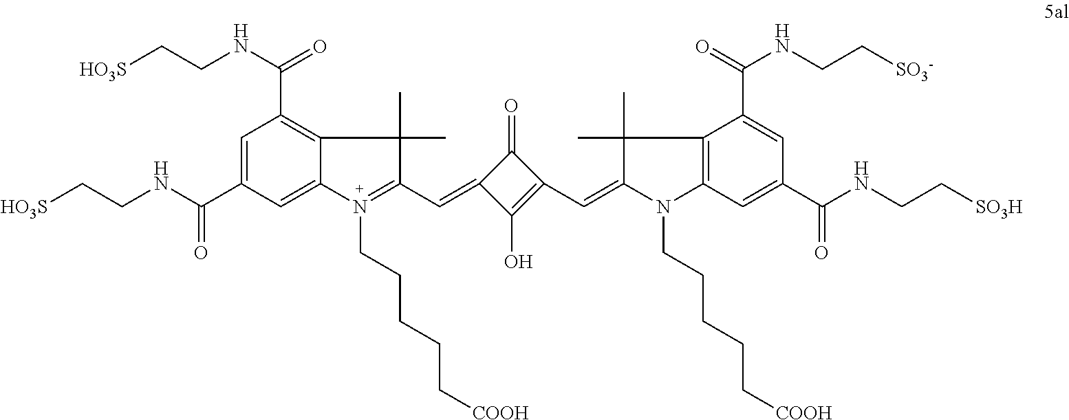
[HO3S]CCNC(C1=CC(C(NCC[HO3S])=O)=C2C(=C1)N(CCCCC[COOH])=C(C=C1C(O)=C(C=C3C(C)(C)C4=C(N3CCCCC[COOH])C=C(C(NCC[SO3H])=O)C=C4C(NCC[SO3-])=O)C1=O)C2(C)C)=O
